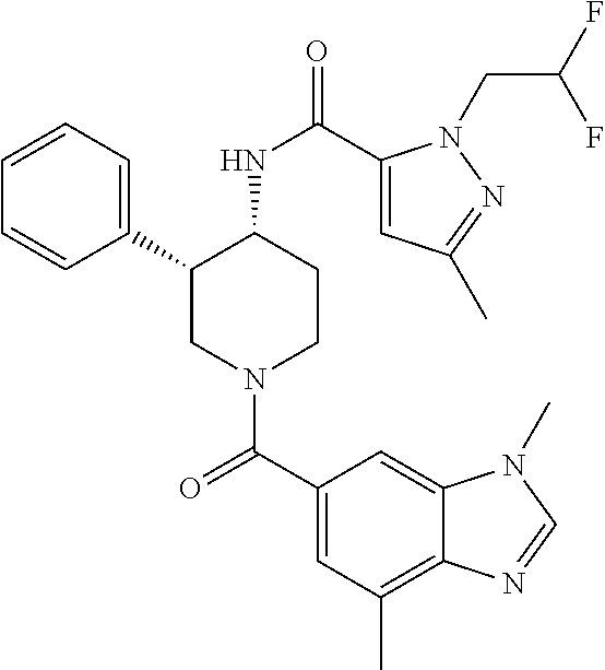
C1=CC=C(C2CN(C(C3=CC(C)=C4C(=C3)N(C)C=N4)=O)CCC2NC(=O)C2=CC(C)=NN2CC(F)F)C=C1
